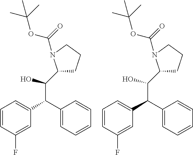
C1=CC(F)=CC(C(C2=CC=CC=C2)C(O)C2CCCN2C(=O)OC(C)(C)C)=C1.C1=CC(F)=CC(C(C2=CC=CC=C2)C(O)C2CCCN2C(=O)OC(C)(C)C)=C1
